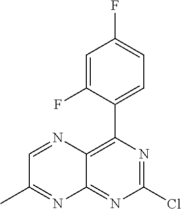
C12=C(C3=CC=C(F)C=C3F)N=C(Cl)N=C1N=C(C)C=N2
